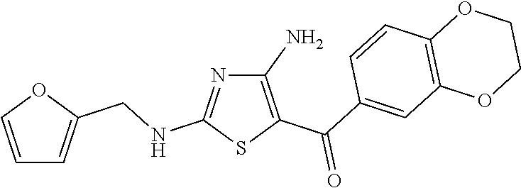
C1(N)=C(C(C2=CC3=C(C=C2)OCCO3)=O)SC(NCC2=CC=CO2)=N1
